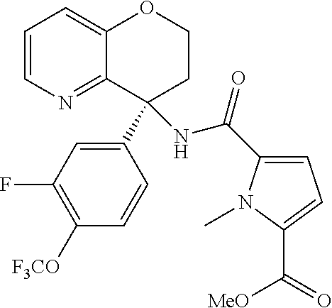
C1=CN=C2C(=C1)OCCC2(C1=CC(F)=C([F3CO])C=C1)NC(C1=CC=C(C(=O)[MeO])N1C)=O
